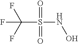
FC(F)(S(NO)(=O)=O)F
